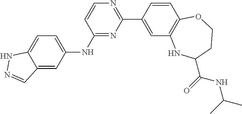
C12=CC(NC3=NC(C4=CC5=C(C=C4)OCCC(C(=O)NC(C)C)N5)=NC=C3)=CC=C1NN=C2
